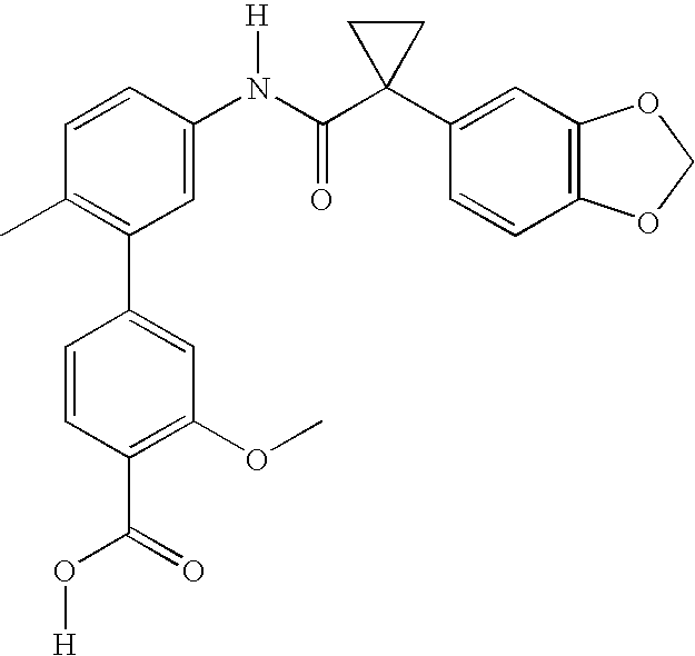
C1(N(C(C2(C3=CC4=C(C=C3)OCO4)CC2)=O)[H])=CC(C2=CC(OC)=C(C(=O)O[H])C=C2)=C(C)C=C1
